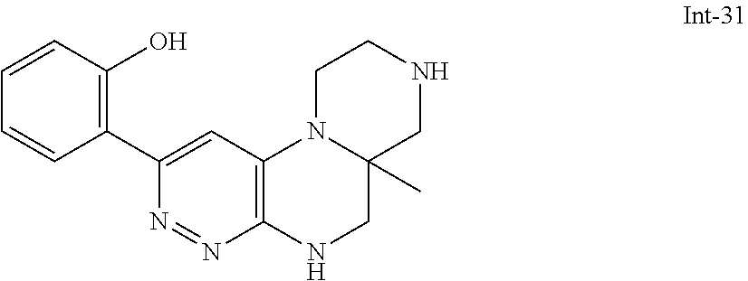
C1(C2=CC3=C(N=N2)NCC2(C)N3CCNC2)=C(O)C=CC=C1
